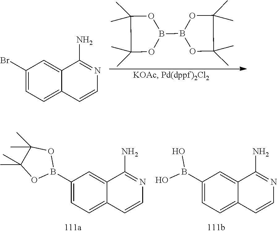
C1(C)(C)OB(B2OC(C)(C)C(C)(C)O2)OC1(C)C.C1(Br)=CC=C2C(=C1)C(N)=NC=C2.C1(B2OC(C)(C)C(C)(C)O2)=CC=C2C(=C1)C(N)=NC=C2.C1(B(O)O)=CC=C2C(=C1)C(N)=NC=C2
